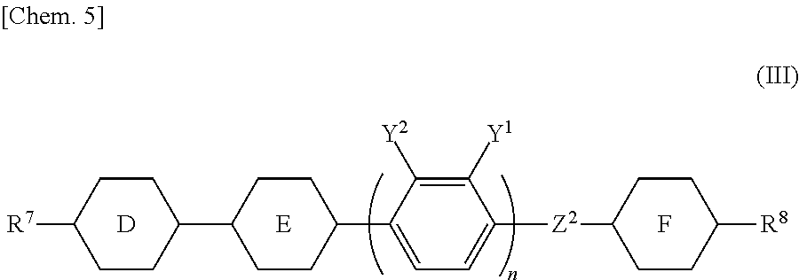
[R7]C1CCC(C2CCC(C3=CC=C([Z2]C4CCC([R8])CC4)C([Y1])=C3[Y2])CC2)CC1.[E].[D].F
